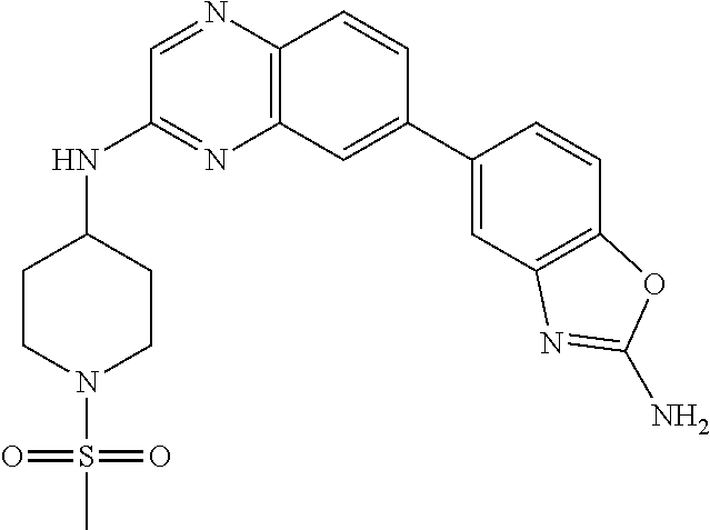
N1=C(NC2CCN(S(C)(=O)=O)CC2)C=NC2=C1C=C(C1=CC3=C(C=C1)OC(N)=N3)C=C2
